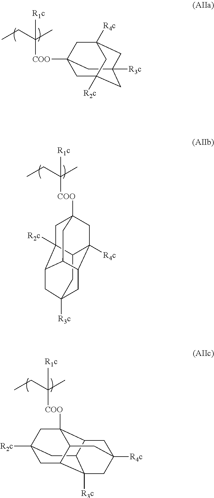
C1C2([R2c])CC3([COO]C(C)(CC)[R1c])C4C(C5([R3c])CC([R4c])(C4)CC3C15)C2.C1C2([COO]C(CC)(C)[R1c])CC3([R4c])CC([R3c])(CC1([R2c])C3)C2.C12CC3([R3c])CC4C1([R2c])CC1([COO]C(C)(CC)[R1c])CC2([R4c])C(C4C1)C3
